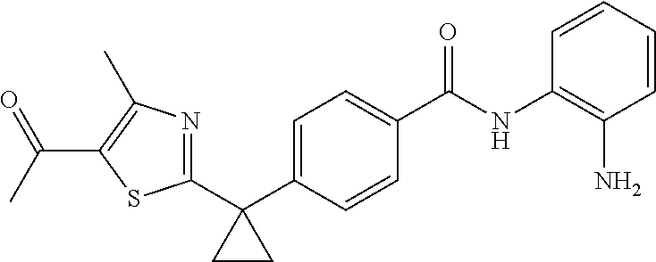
C1=C(C2(C3=NC(C)=C(C(C)=O)S3)CC2)C=CC(C(NC2=C(N)C=CC=C2)=O)=C1
